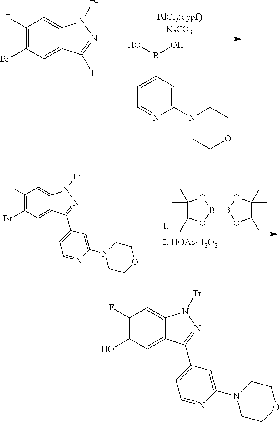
C1=C(B(O)O)C=C(N2CCOCC2)N=C1.C1(F)=C(Br)C=C2C(=C1)N([Tr])N=C2I.B1(B2OC(C)(C)C(C)(C)O2)OC(C)(C)C(C)(C)O1.C1(F)=C(Br)C=C2C(=C1)N([Tr])N=C2C1=CC=NC(N2CCOCC2)=C1.C1(F)=C(O)C=C2C(=C1)N([Tr])N=C2C1=CC=NC(N2CCOCC2)=C1
